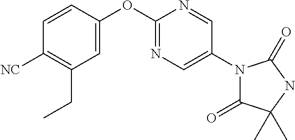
N1=C(OC2=CC(CC)=C([NC])C=C2)N=CC(N2C(=O)C(C)(C)NC2=O)=C1
